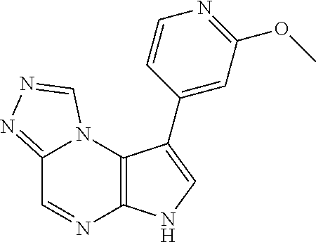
C12=C(N3C(=NN=C3)C=N1)C(C1=CC(OC)=NC=C1)=CN2
